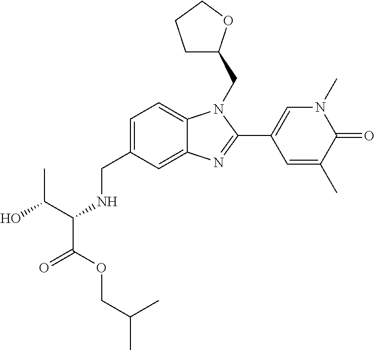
C1=C(CNC(C(O)C)C(OCC(C)C)=O)C=C2C(=C1)N(CC1CCCO1)C(C1=CN(C)C(=O)C(C)=C1)=N2
